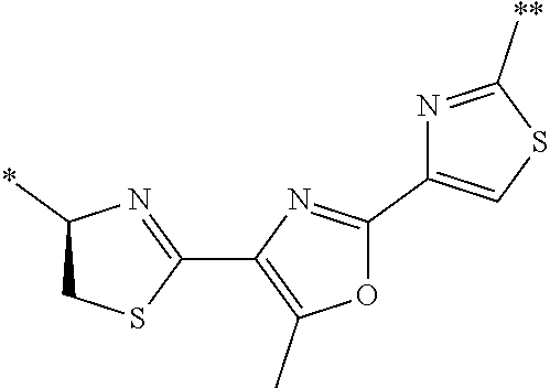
C1(C2=NC(*)CS2)=C(C)OC(C2=CSC([**])=N2)=N1
